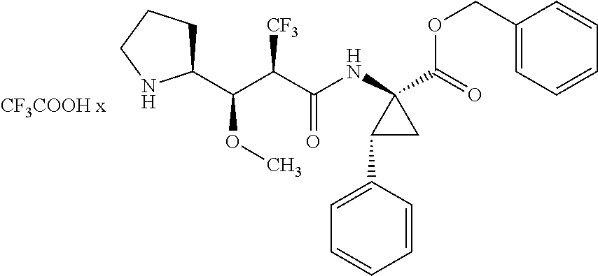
O(CC1=CC=CC=C1)C(=O)C1(NC(C(C(C2CCCN2)OC)[CF3])=O)C(C2=CC=CC=C2)C1
